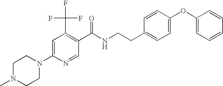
C1=C(N2CCN(C)CC2)N=CC(C(NCCC2=CC=C(OC3=CC=CC=C3)C=C2)=O)=C1C(F)(F)F
